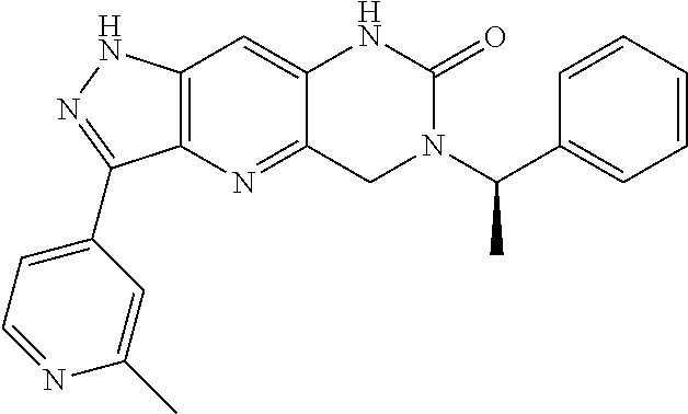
C12=C(N=C3C(=C1)NC(=O)N(C(C1=CC=CC=C1)C)C3)C(C1=CC=NC(C)=C1)=NN2
